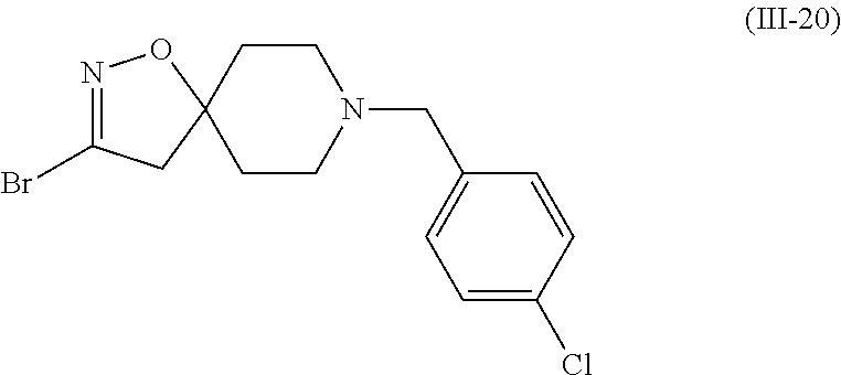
N1=C(Br)CC2(O1)CCN(CC1=CC=C(Cl)C=C1)CC2
